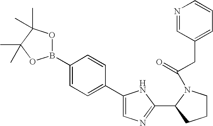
C1(B2OC(C)(C)C(C)(C)O2)=CC=C(C2=CN=C(C3N(C(=O)CC4=CC=CN=C4)CCC3)N2)C=C1
